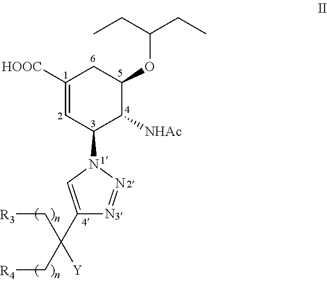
C1([HOOC])=CC(N2C=C(C(C[R3])(C[R4])[Y])N=N2)C([NHAc])C(OC(CC)CC)C1
